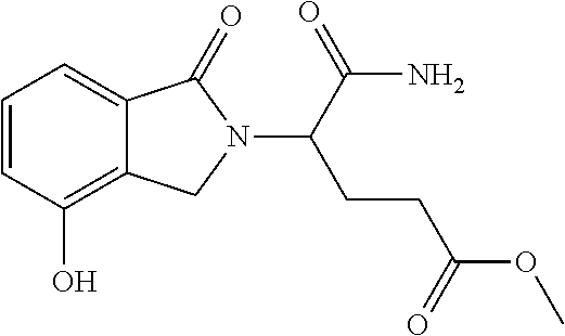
C1=CC(O)=C2C(=C1)C(=O)N(C(C(=O)N)CCC(OC)=O)C2
